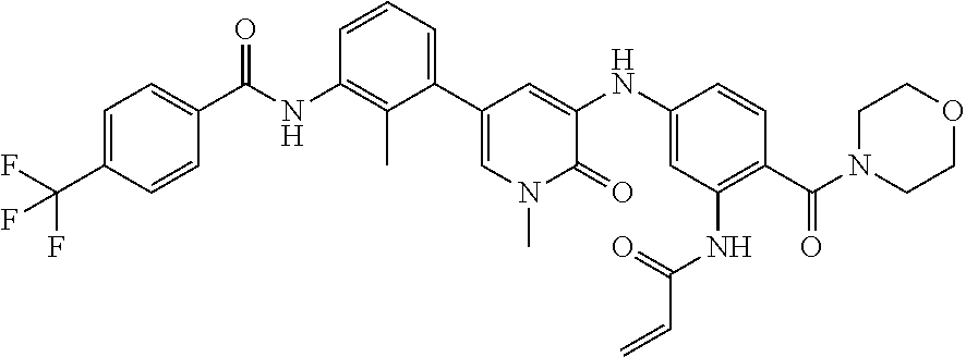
C1=CC(C(NC2=C(C)C(C3=CN(C)C(=O)C(NC4=CC(NC(C=C)=O)=C(C(N5CCOCC5)=O)C=C4)=C3)=CC=C2)=O)=CC=C1C(F)(F)F
